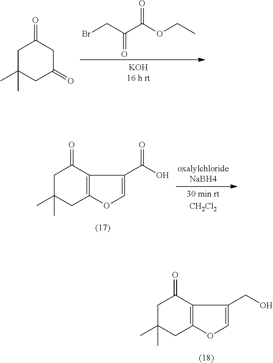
C1C(C)(C)CC2=C(C1=O)C(CO)=CO2.BrCC(C(OCC)=O)=O.C1C(C)(C)CC(=O)CC1=O.C1C(C)(C)CC2=C(C1=O)C(C(O)=O)=CO2
